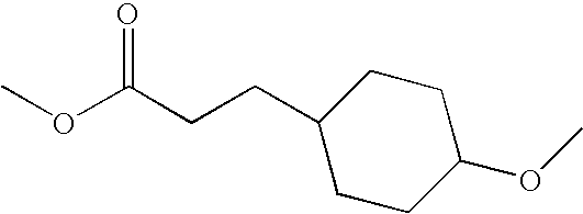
O=C(CCC1CCC(OC)CC1)OC
